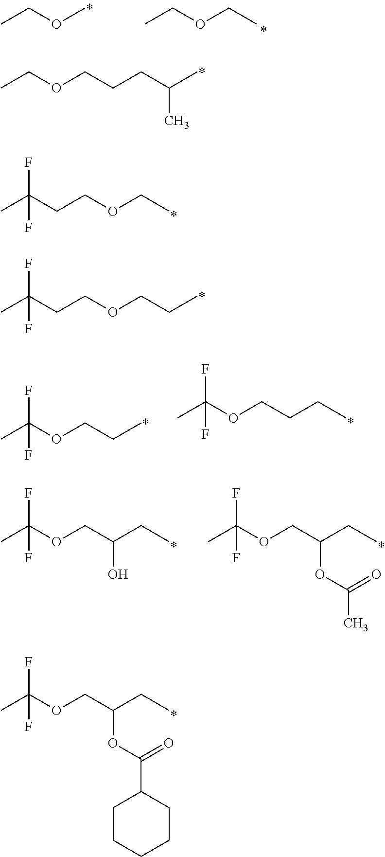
C(COCC)C(C)(F)F.C(CC(C)C)COCC.O(CCC)CCC(C)(F)F.O(CC(CC)OC(C1CCCCC1)=O)C(C)(F)F.O(CCC)C(C)(F)F.O(CCCC)C(C)(F)F.O(CC(CC)O)C(C)(F)F.O(CC(CC)OC(C)=O)C(C)(F)F.CCOC.CCOCC
